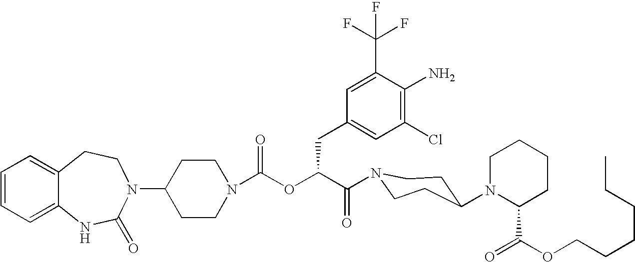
C12=CC=CC=C1NC(=O)N(C1CCN(C(OC(C(=O)N3CCC(N4C(C(=O)OCCCCCC)CCCC4)CC3)CC3=CC(Cl)=C(N)C(C(F)(F)F)=C3)=O)CC1)CC2
